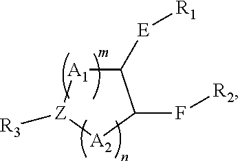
C1([E][R1])[A1][Z]([R3])[A2]C1F[R2]
